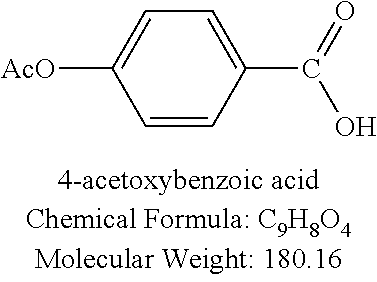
C1=CC(C(=O)O)=CC=C1[AcO]
